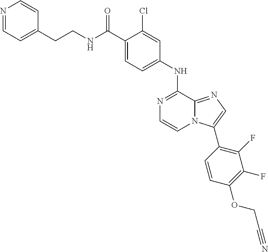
N1=C(NC2=CC=C(C(NCCC3=CC=NC=C3)=O)C(Cl)=C2)C2=NC=C(C3=C(F)C(F)=C(OCC#N)C=C3)N2C=C1
